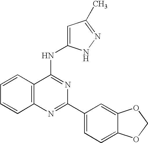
C12=C(N=C(C3=CC=C4C(=C3)OCO4)N=C1NC1=CC(C)=NN1)C=CC=C2
